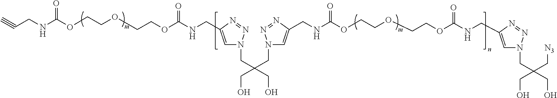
C1(CNC(OCCOCCOC(NCC#C)=O)=O)=CN(CC(CN2C=C(CNC(OCCOCCOC(NCC3=CN(CC(CO)(C[N3])CO)N=N3)=O)=O)N=N2)(CO)CO)N=N1
